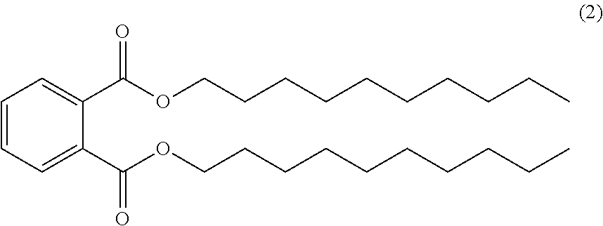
C1=CC=C(C(OCCCCCCCCCC)=O)C(C(OCCCCCCCCCC)=O)=C1
